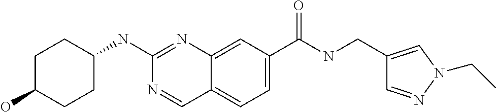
C1(O)CCC(NC2=NC3=CC(C(NCC4=CN(CC)N=C4)=O)=CC=C3C=N2)CC1
